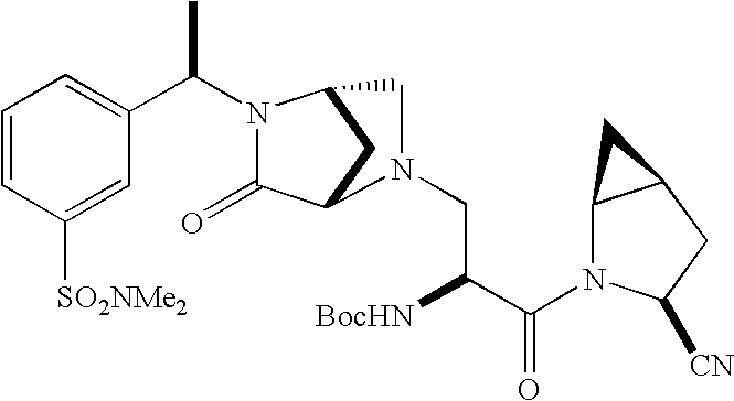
C1=CC([SO2NMe2])=CC(C(C)N2C(=O)C3CC2CN3CC([BocHN])C(=O)N2C3C(CC2[CN])C3)=C1
